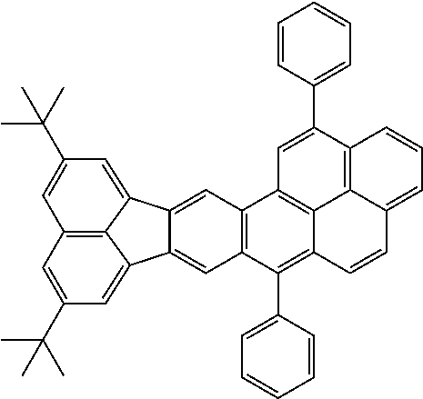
C12=CC3=C(C=C1C1=CC(C(C)(C)C)=CC4=C1C2=CC(C(C)(C)C)=C4)C(C1=CC=CC=C1)=C1C2=C3C=C(C3=CC=CC=C3)C3=C2C(=CC=C3)C=C1
